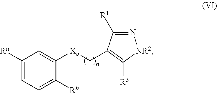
C1([Xa]CC2=C([R3])[NR2]N=C2[R1])=CC([Ra])=CC=C1[Rb]
